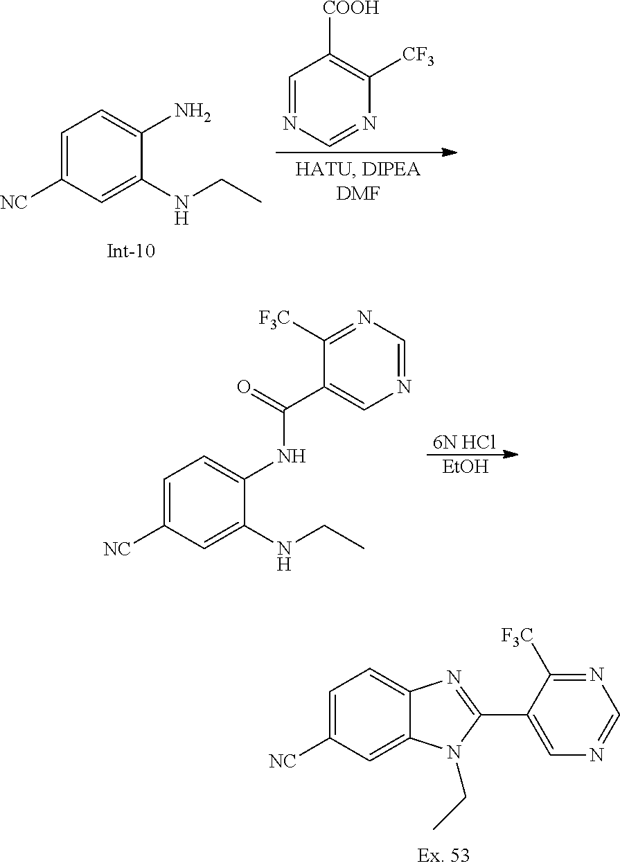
C1=C([NC])C=C(NCC)C(N)=C1.C1=NC=NC([CF3])=C1[COOH].C1=C([NC])C=C(NCC)C(NC(C2=CN=CN=C2[F3C])=O)=C1.[EtOH].[6N HCl].C1=C([NC])C=C2C(=C1)N=C(C1=CN=CN=C1[F3C])N2CC
